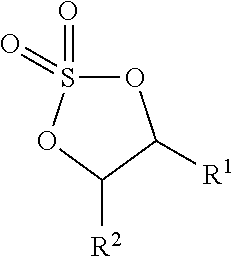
O1S(=O)(=O)OC([R2])C1[R1]
